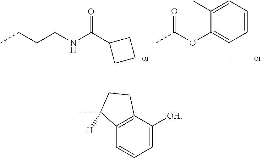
CCCCNC(C1CCC1)=O.CC(OC1=C(C)C=CC=C1C)=O.C12=C(C([OH])=CC=C1)CCC2(C)[H]
